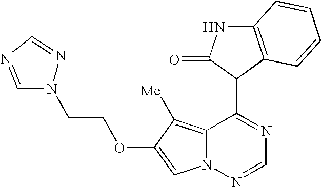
C12=C([Me])C(OCCN3C=NC=N3)=CN1N=CN=C2C1C(=O)NC2=C1C=CC=C2
